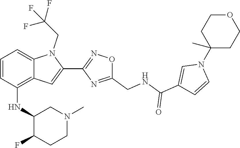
C1(N2C=CC(C(=O)NCC3=NC(C4=CC5=C(NC6C(F)CCN(C)C6)C=CC=C5N4CC(F)(F)F)=NO3)=C2)(C)CCOCC1
